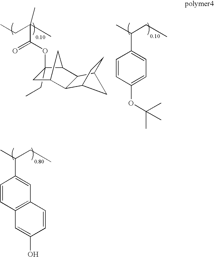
C12=C(C=CC(C(C)CC)=C1)C=C(O)C=C2.C1=C(OC(C)(C)C)C=CC(C(C)CC)=C1.O(C(=O)C(CC)(C)C)C1(CC)C2CC(C3C4CCC(C23)C4)C1
